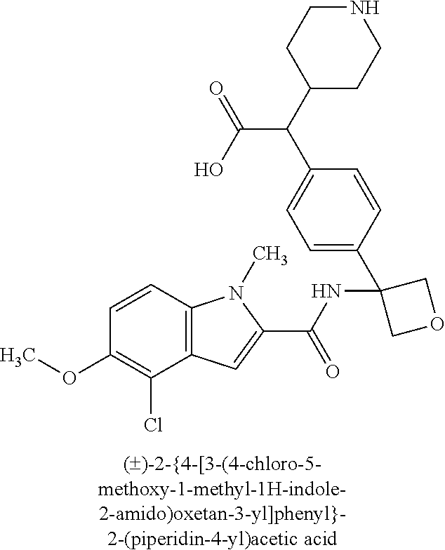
C1=CC2=C(C(Cl)=C1OC)C=C(C(NC1(C3=CC=C(C(C(O)=O)C4CCNCC4)C=C3)COC1)=O)N2C
